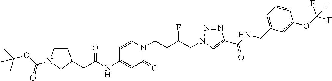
C(C(NC1=CC(=O)N(CCC(CN2N=NC(C(NCC3=CC=CC(OC(F)(F)F)=C3)=O)=C2)F)C=C1)=O)C1CCN(C(OC(C)(C)C)=O)C1
